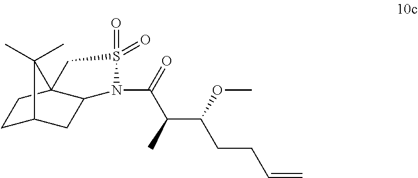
C1C2CC3C(C1)(C2(C)C)CS(=O)(=O)N3C(C(C(CCC=C)OC)C)=O
